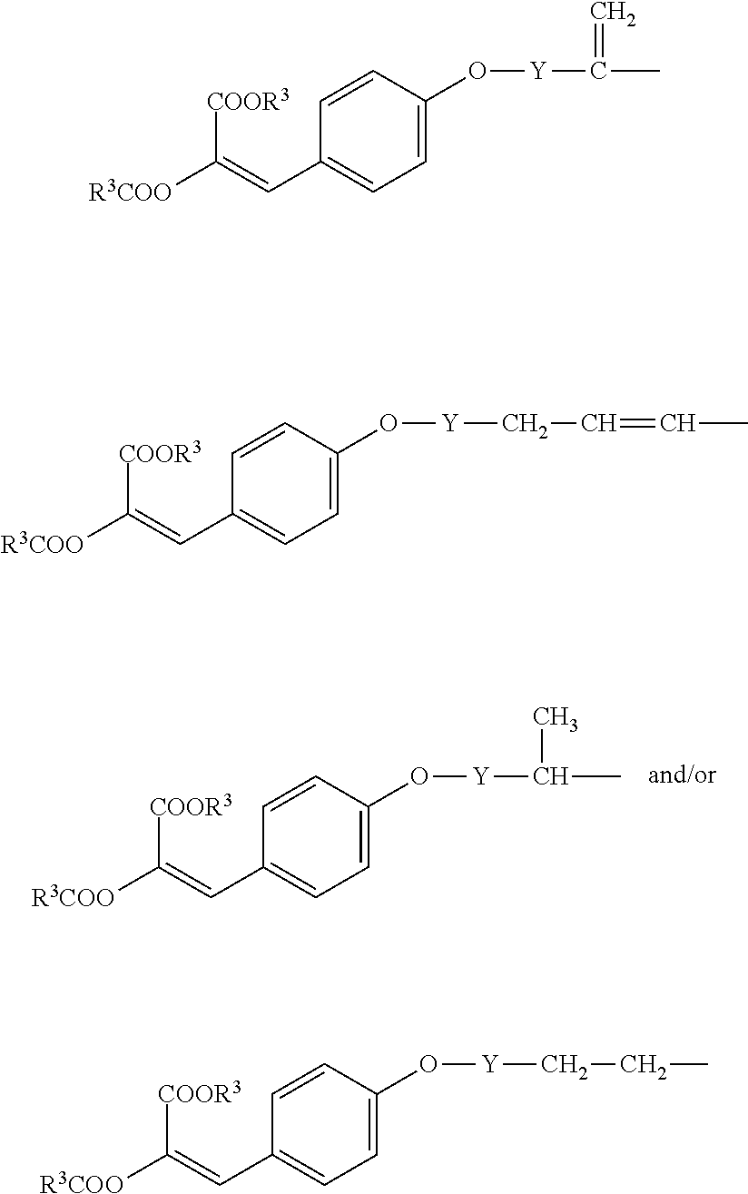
C1=C(O[Y]C(C)C)C=CC(C=C([R3COO])[COOR3])=C1.C1=C(O[Y]C(C)=C)C=CC(C=C([R3COO])[COOR3])=C1.C1=C(O[Y]CC=CC)C=CC(C=C([R3COO])[COOR3])=C1.C1=C(O[Y]CCC)C=CC(C=C([R3COO])[COOR3])=C1
